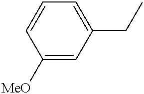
C1([MeO])=CC(CC)=CC=C1
